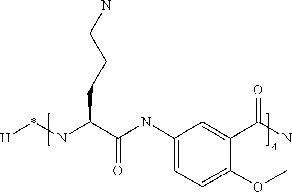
C1(NC(C(N*[H])CCCN)=O)=CC=C(OC)C(C(N)=O)=C1
